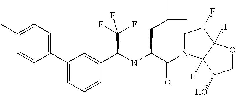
C1(C)=CC=C(C2=CC=CC(C(NC(C(=O)N3CC(F)C4([H])C3([H])C(O)CO4)CC(C)C)C(F)(F)F)=C2)C=C1
